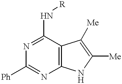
C12=C(C(N[R])=NC([Ph])=N1)C([Me])=C([Me])N2
